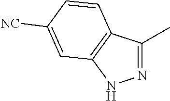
N1=C(C)C2=C(N1)C=C([NC])C=C2
